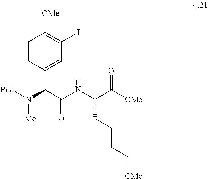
C1=CC(C(C(NC(C([OMe])=O)CCCC[OMe])=O)N([Boc])[Me])=CC(I)=C1[OMe]
